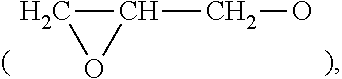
C1C(CO)O1
